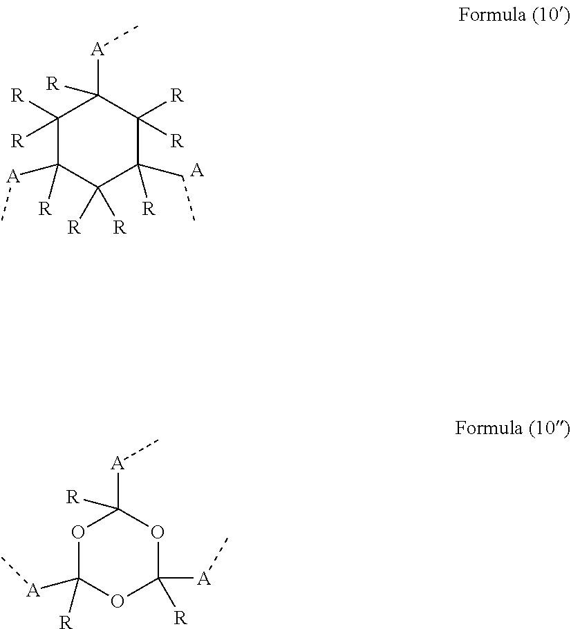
C1([R])([R])C([R])([A]C)C([R])([R])C(CC)([R])C([R])([R])C1([A]C)[R].[A].O1C([A]C)([R])OC([A]C)([R])OC1([A]C)[R]
